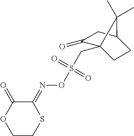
C1CSC(=NOS(CC23C(=O)CC(CC2)C3(C)C)(=O)=O)C(=O)O1
